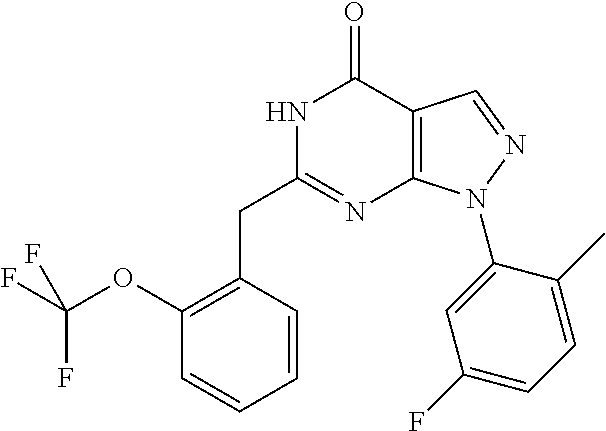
N1C(CC2=C(OC(F)(F)F)C=CC=C2)=NC2=C(C1=O)C=NN2C1=CC(F)=CC=C1C
